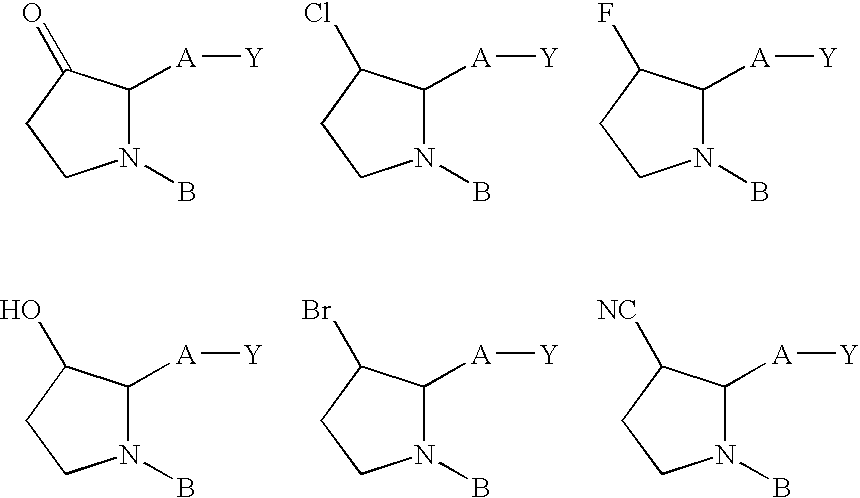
N1(B)C([A][Y])C(=O)CC1.N1(B)C([A][Y])C(Cl)CC1.N1(B)C([A][Y])C(F)CC1.N1(B)C([A][Y])C(O)CC1.N1(B)C([A][Y])C(Br)CC1.N1(B)C([A][Y])C([NC])CC1
